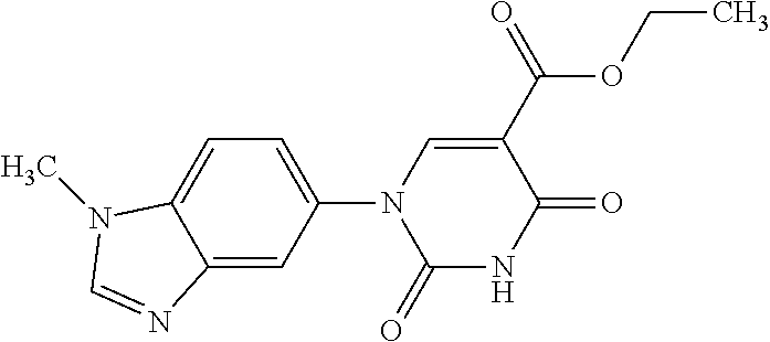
C12=CC(N3C(=O)NC(=O)C(C(OCC)=O)=C3)=CC=C1N(C)C=N2
